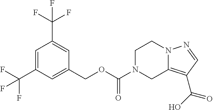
C1=C(C(F)(F)F)C=C(COC(=O)N2CC3=C(C(=O)O)C=NN3CC2)C=C1C(F)(F)F
